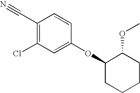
C1(C#N)=C(Cl)C=C(OC2CCCCC2OC)C=C1
